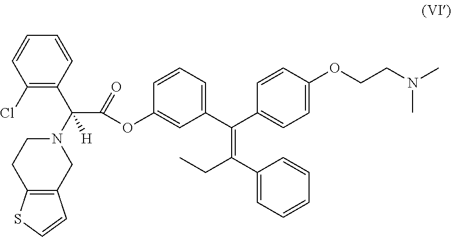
C1(Cl)=C(C(N2CCC3=C(C2)C=CS3)(C(=O)OC2=CC(C(C3=CC=C(OCCN(C)C)C=C3)=C(C3=CC=CC=C3)CC)=CC=C2)[H])C=CC=C1
